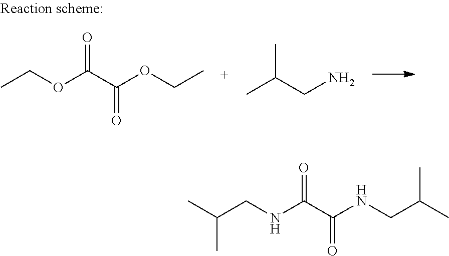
CCOC(C(OCC)=O)=O.CC(CN)C.CC(CNC(C(NCC(C)C)=O)=O)C
